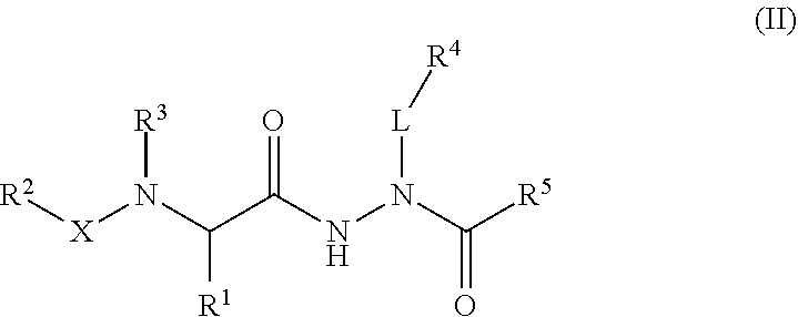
[R2][X]N(C(C(NN(C([R5])=O)[L][R4])=O)[R1])[R3]
